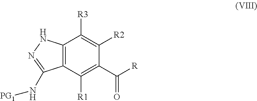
C12=C(C([R1])=C(C([R])=O)C([R2])=C1[R3])C(N[PG1])=NN2
